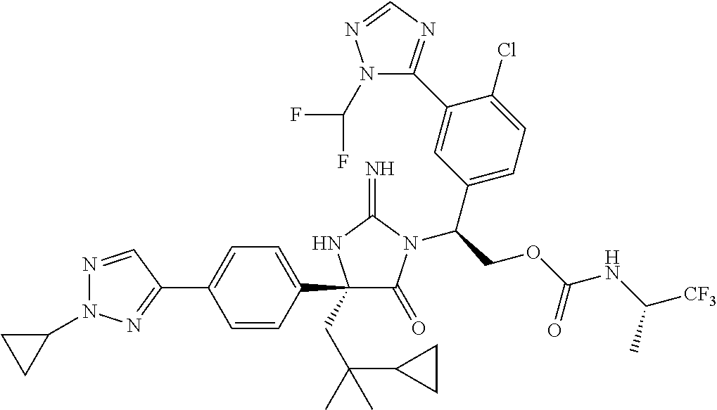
C1(C2=CC=C(C3(CC(C4CC4)(C)C)C(=O)N(C(COC(NC([CF3])C)=O)C4=CC=C(Cl)C(C5=NC=NN5C(F)F)=C4)C(=N)N3)C=C2)=NN(C2CC2)N=C1
